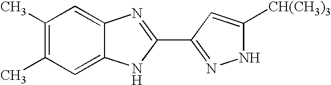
C1=C2C(=CC(C)=C1C)N=C(C1=NNC([CH(CH3)3])=C1)N2
